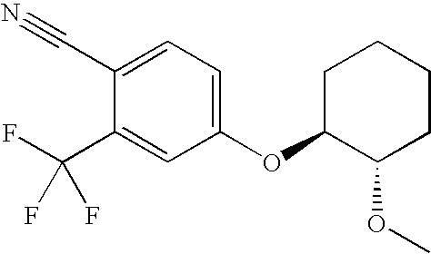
C1(C#N)=CC=C(OC2C(OC)CCCC2)C=C1C(F)(F)F
